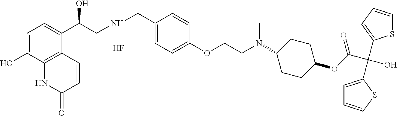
F.C1=C(O)C2=C(C(C(CNCC3=CC=C(OCCN(C4CCC(OC(C(O)(C5=CC=CS5)C5=CC=CS5)=O)CC4)C)C=C3)O)=C1)C=CC(=O)N2
